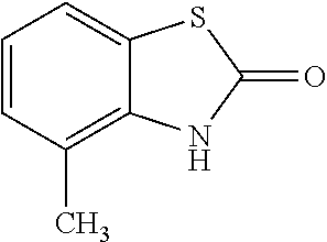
C1=CC(C)=C2C(=C1)SC(=O)N2
